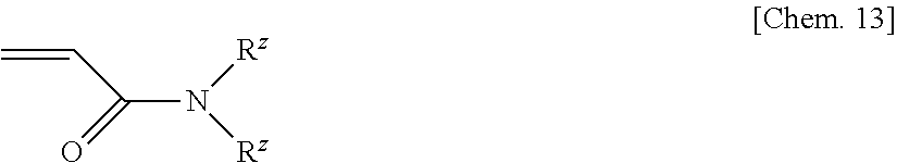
C=CC(N([Rz])[Rz])=O
